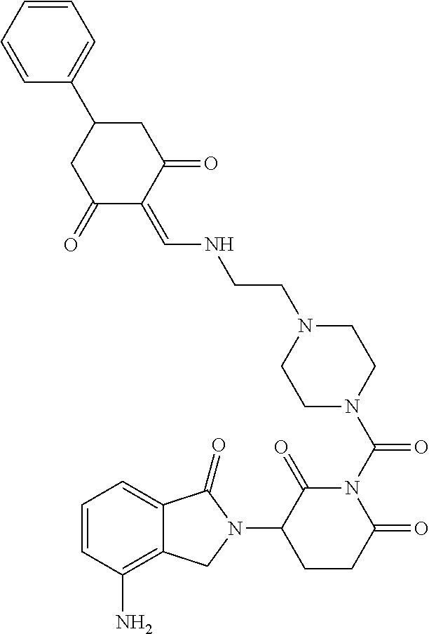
C12=C(N)C=CC=C1C(=O)N(C1C(=O)N(C(N3CCN(CCNC=C4C(=O)CC(C5=CC=CC=C5)CC4=O)CC3)=O)C(=O)CC1)C2
